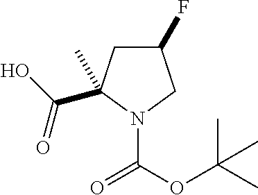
C1(F)CC(C(=O)O)(C)N(C(OC(C)(C)C)=O)C1
